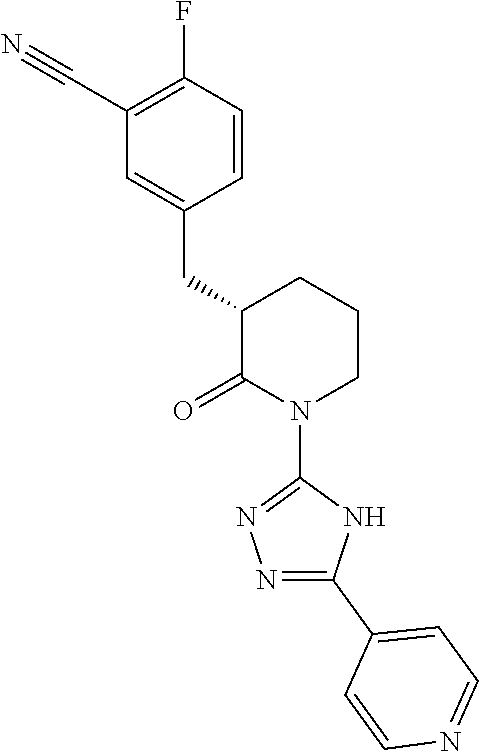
C1(C#N)=C(F)C=CC(CC2C(=O)N(C3=NN=C(C4=CC=NC=C4)N3)CCC2)=C1
